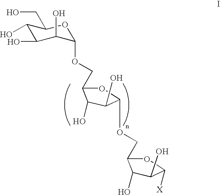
C1(O)C(O)C(O)C(OCC2C(O)C(O)C(OCC3C(O)C(O)C([X])O3)O2)OC1CO
